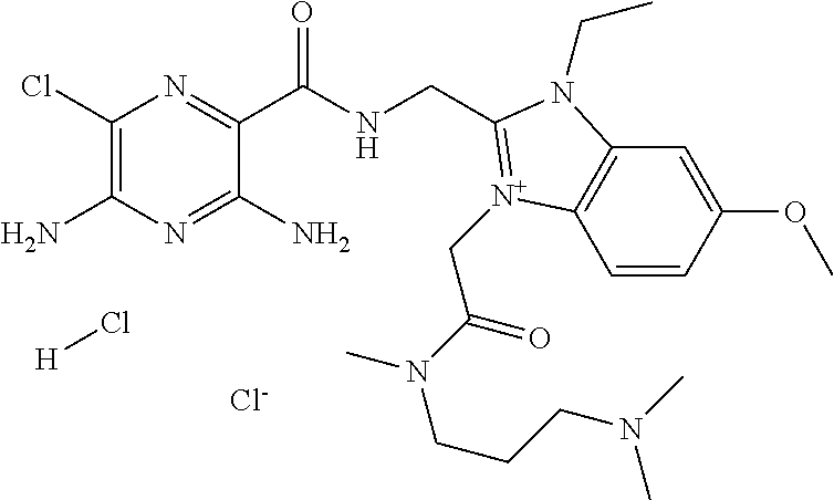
C1(Cl)=C(N)N=C(N)C(C(NCC2=[N+](CC(=O)N(C)CCCN(C)C)C3=C(C=C(OC)C=C3)N2CC)=O)=N1.[H]Cl.[Cl-]
